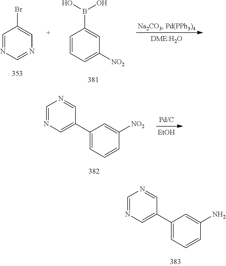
C1=NC=NC=C1Br.C1=CC=C([NO2])C=C1B(O)O.[EtOH].C1=NC=C(C2=CC=CC([NO2])=C2)C=N1.C1=NC=C(C2=CC=CC(N)=C2)C=N1
